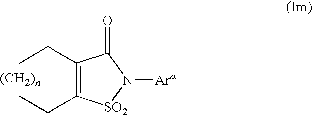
CCC1=C(CC)[SO2]N([Ara])C1=O
